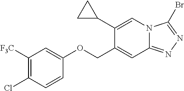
C1([F3C])=C(Cl)C=CC(OCC2=CC3=NN=C(Br)N3C=C2C2CC2)=C1
